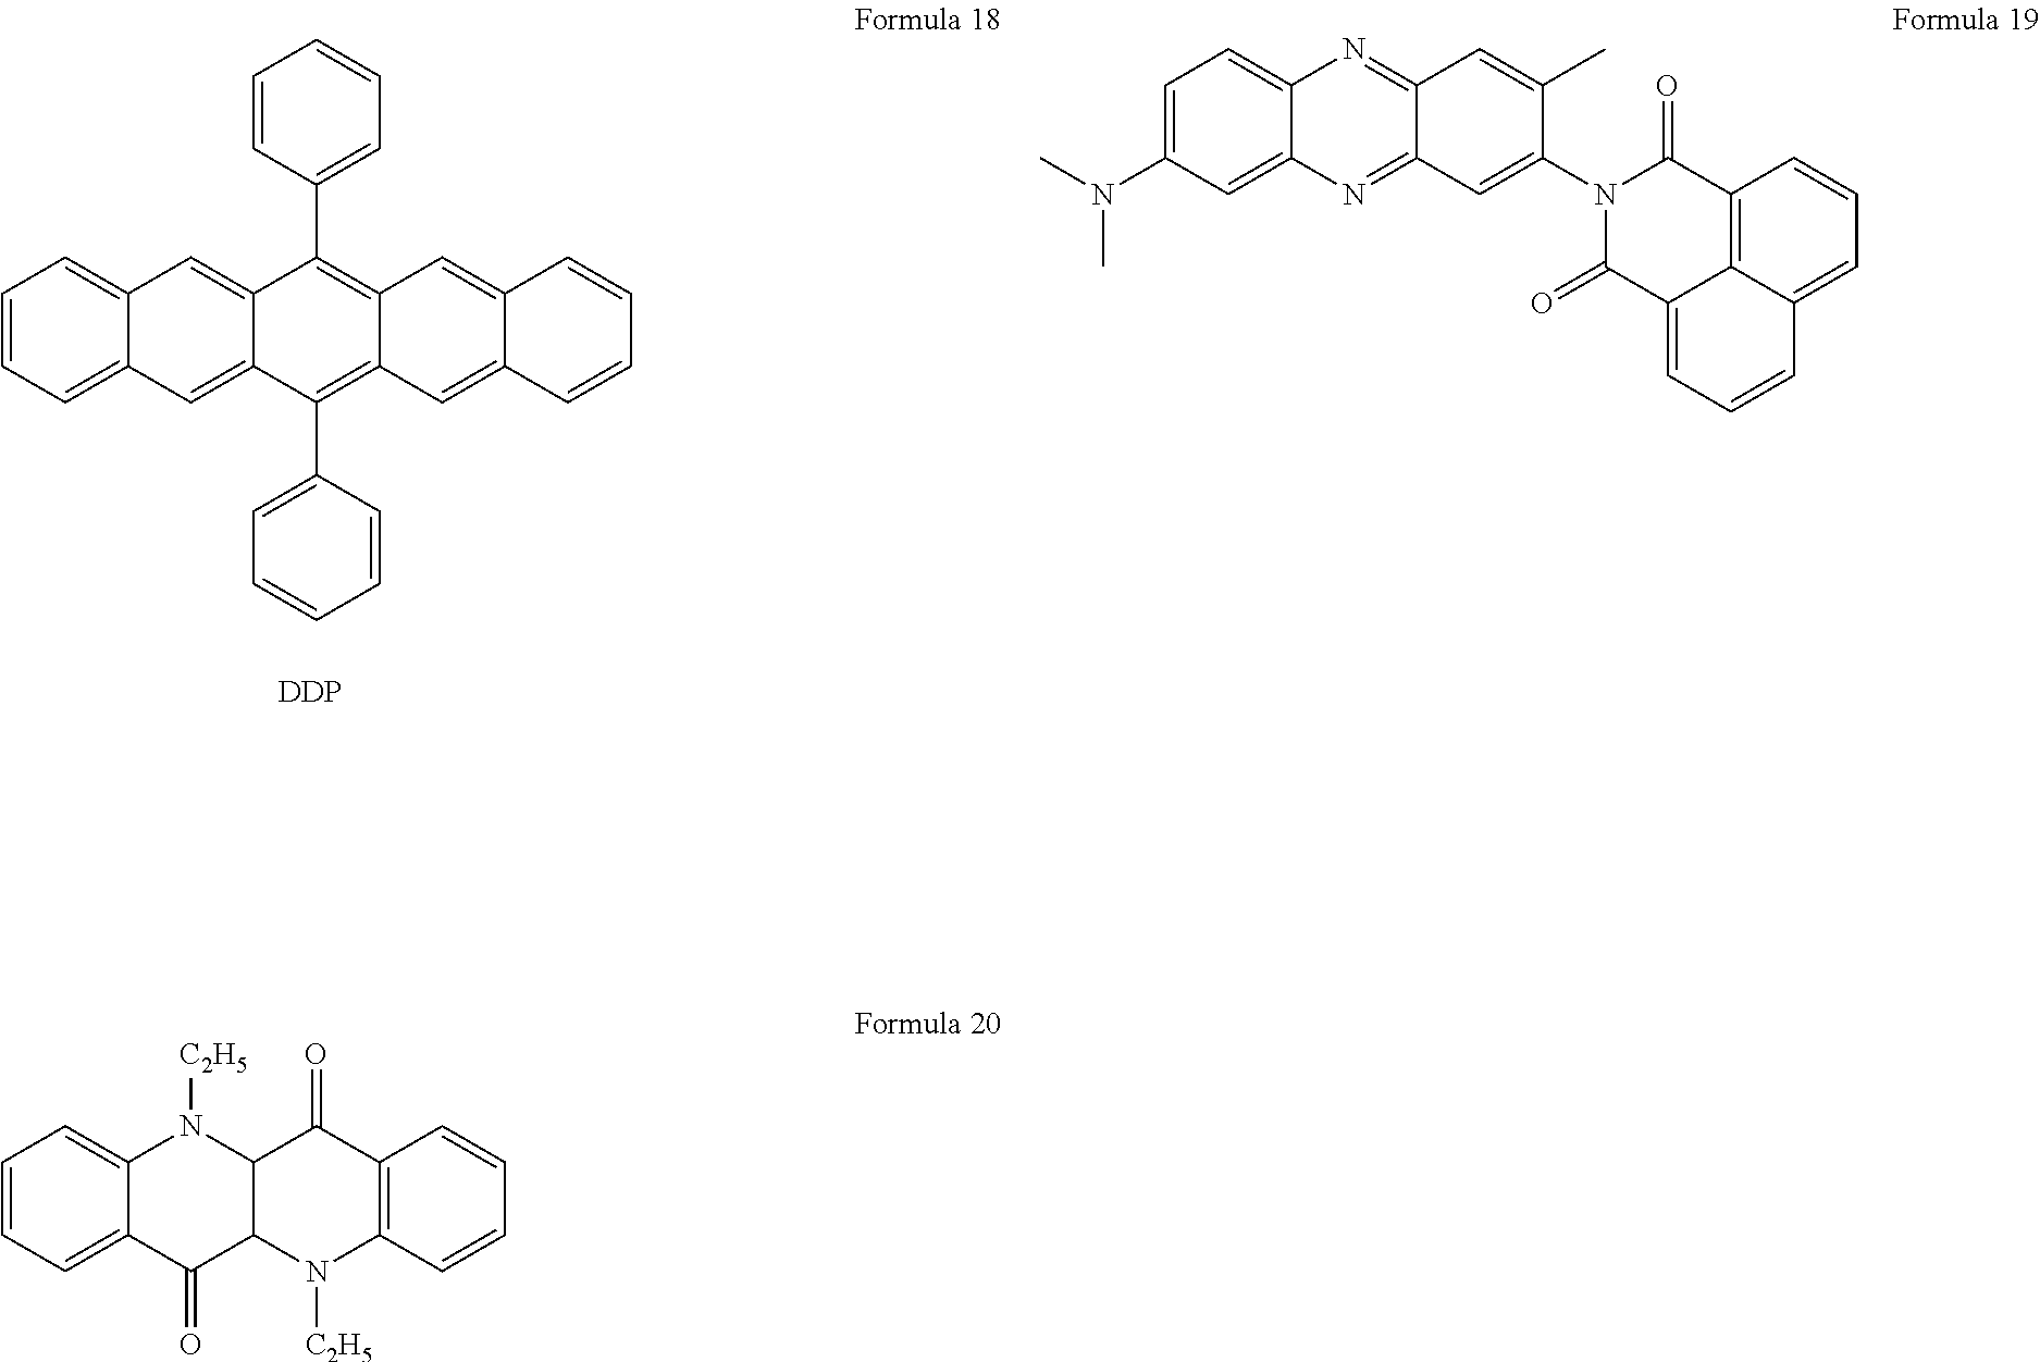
C1=CC=C2C(=C1)C=C1C(=C2)C(C2=CC=CC=C2)=C2C(=C1C1=CC=CC=C1)C=C1C(=C2)C=CC=C1.[DDP].C1=C(N(C)C)C=C2C(=C1)N=C1C(=N2)C=C(N2C(=O)C3=CC=CC4=CC=CC(=C34)C2=O)C(C)=C1.C1=CC=C2C(=C1)N([C2H5])C1C(C2=O)N([C2H5])C2=C(C1=O)C=CC=C2
